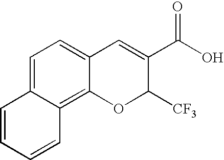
C12=C3C(=CC=C1C=C(C(O)=O)C([CF3])O2)C=CC=C3
